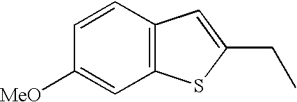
C1=CC2=C(C=C1[MeO])SC(CC)=C2
